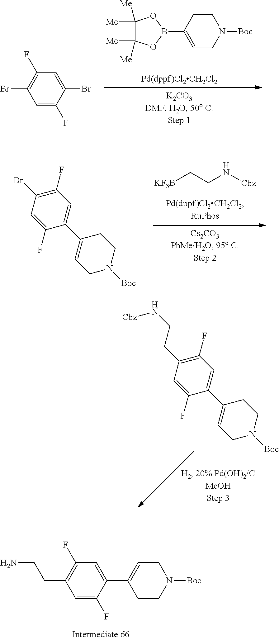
C1(F)=C(CCN[Cbz])C=C(F)C(C2=CCN([Boc])CC2)=C1.C1=C(C2=CCN([Boc])CC2)C(F)=CC(CCN)=C1F.C1=C(Br)C(F)=CC(Br)=C1F.C1CC(B2OC([Me])([Me])C([Me])([Me])O2)=CCN1[Boc].C1(F)=C(Br)C=C(F)C(C2=CCN([Boc])CC2)=C1.[KF3B]CCN[Cbz]
